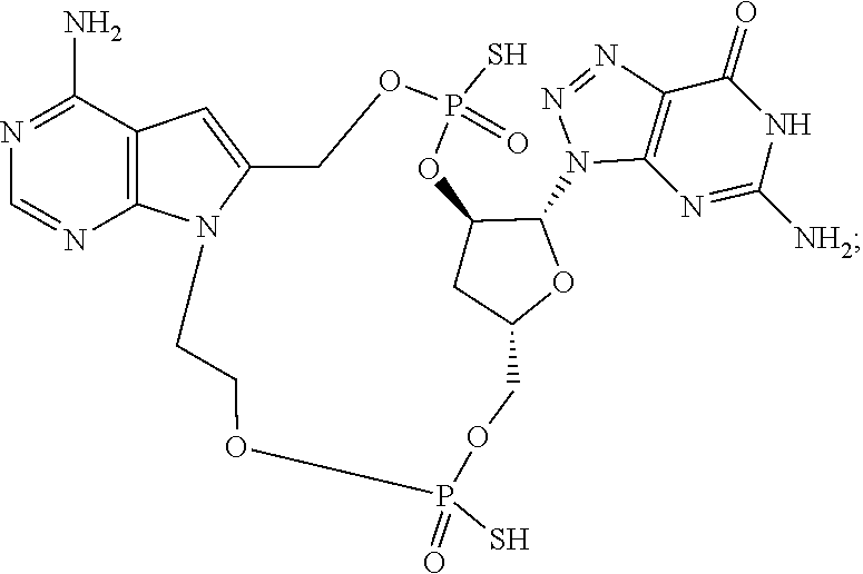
N1=NC2=C(N1C1C3CC(COP(S)(=O)OCCN4C(=CC5=C4N=CN=C5N)COP(S)(=O)O3)O1)N=C([NH2])NC2=O
